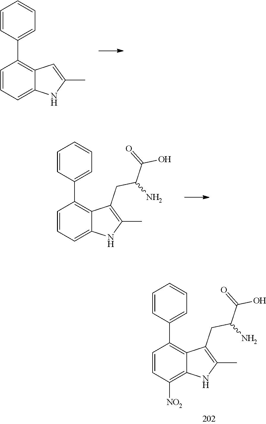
C1=CC=CC=C1C1=C2C(=CC=C1)NC(C)=C2.C1=CC=C2C(=C1C1=CC=CC=C1)C(CC(N)C(=O)O)=C(C)N2.C1=CC([NO2])=C2C(=C1C1=CC=CC=C1)C(CC(N)C(=O)O)=C(C)N2
